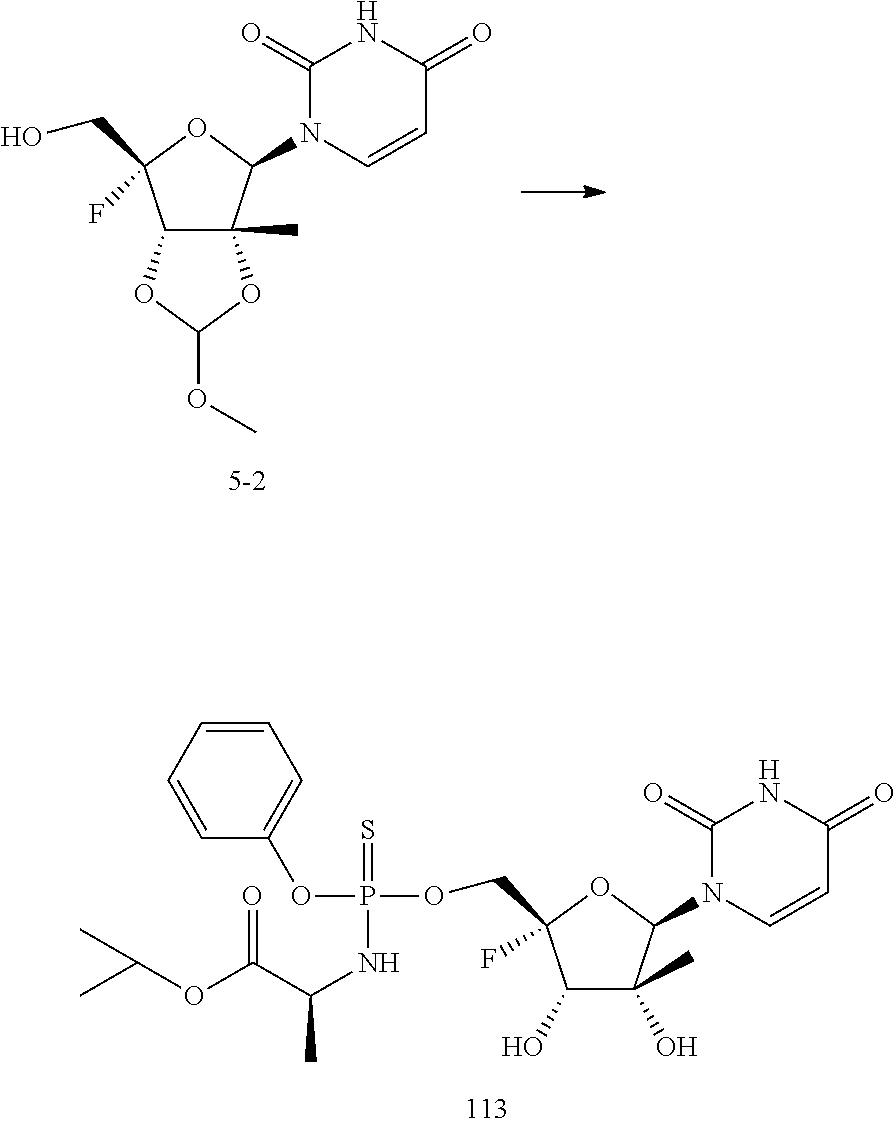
C12C(C)(C(N3C(=O)NC(=O)C=C3)OC1(F)CO)OC(OC)O2.C1(O)C(C)(O)C(N2C=CC(=O)NC2=O)OC1(F)COP(OC1=CC=CC=C1)(=S)NC(C)C(OC(C)C)=O
